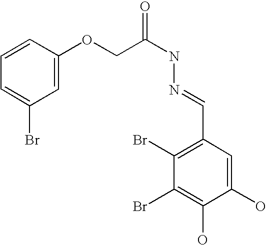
C1=CC(OCC(NN=CC2=C(Br)C(Br)=C(O)C(O)=C2)=O)=CC(Br)=C1
